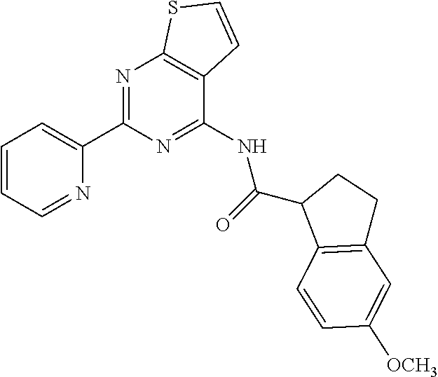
C1=CC=NC(C2=NC3=C(C(NC(C4C5=C(CC4)C=C([OCH3])C=C5)=O)=N2)C=CS3)=C1
